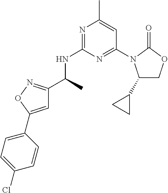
C1=C(C2=CC=C(Cl)C=C2)ON=C1C(C)NC1=NC(C)=CC(N2C(C3CC3)COC2=O)=N1
